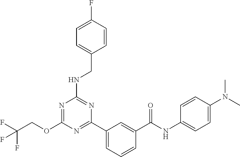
O(C1=NC(NCC2=CC=C(F)C=C2)=NC(C2=CC=CC(C(NC3=CC=C(N(C)C)C=C3)=O)=C2)=N1)CC(F)(F)F
